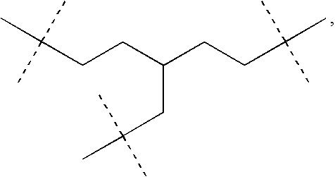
C(CC(C)(C)C)(CCC(C)(C)C)CCC(C)(C)C
